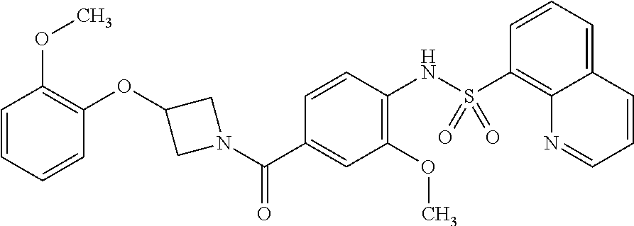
C1(OC2CN(C(C3=CC(OC)=C(NS(C4=C5C(=CC=C4)C=CC=N5)(=O)=O)C=C3)=O)C2)=C(OC)C=CC=C1
